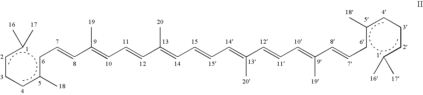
C(CC=CC(=CC=CC(=CC=CC=C(C=CC=C(C=CCC(CCCC(C)C)C)C)C)C)C)(CCCC(C)C)C
